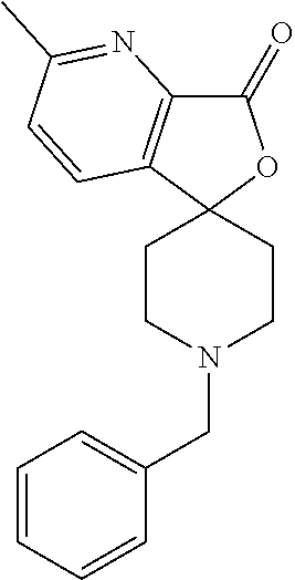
C1(=O)C2=C(C3(O1)CCN(CC1=CC=CC=C1)CC3)C=CC(C)=N2
